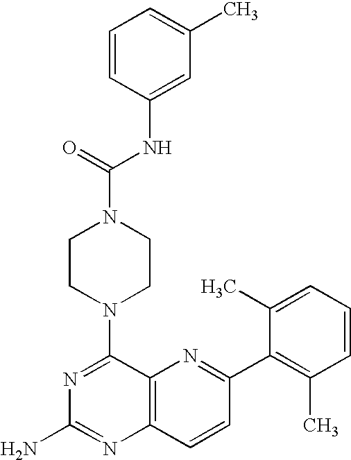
C1=CC(NC(N2CCN(C3=NC(N)=NC4=C3N=C(C3=C(C)C=CC=C3C)C=C4)CC2)=O)=CC(C)=C1
